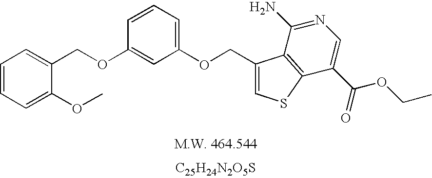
C1=CC=C(OC)C(COC2=CC(OCC3=CSC4=C3C(N)=NC=C4C(=O)OCC)=CC=C2)=C1.[C25H24N2O5S]
